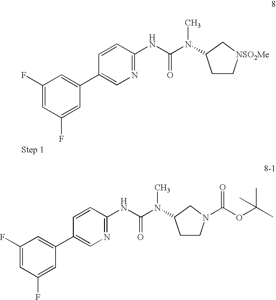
C1(C2=CC(F)=CC(F)=C2)=CN=C(NC(N(C)C2CC[NSO2Me]C2)=O)C=C1.C1(C2=CC(F)=CC(F)=C2)=CN=C(NC(N(C)C2CCN(C(OC(C)(C)C)=O)C2)=O)C=C1
